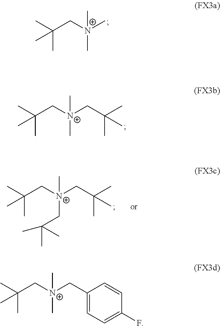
CC(C[N+](C)(C)C)(C)C.CC(C[N+](CC(C)(C)C)(C)C)(C)C.CC(C[N+](CC(C)(C)C)(C)CC(C)(C)C)(C)C.CC(C[N+](CC1=CC=C(F)C=C1)(C)C)(C)C
